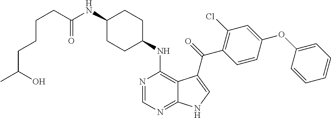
C1(NC(CCCCC(O)C)=O)CCC(NC2=C3C(=NC=N2)NC=C3C(=O)C2=C(Cl)C=C(OC3=CC=CC=C3)C=C2)CC1
